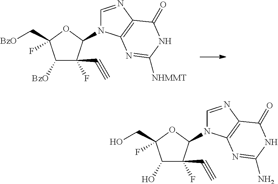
C1([BzO])C(F)(C#C)C(N2C=NC3=C2N=C([NHMMT])NC3=O)OC1(F)C[BzO].C1(O)C(F)(C#C)C(N2C=NC3=C2N=C(N)NC3=O)OC1(F)CO
